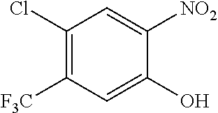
C1(Cl)=C([F3C])C=C(O)C([NO2])=C1
